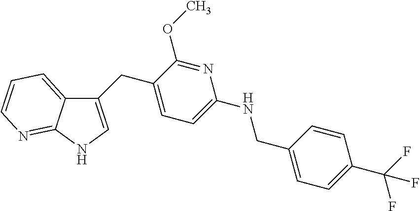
C1(CC2=CC=C(NCC3=CC=C(C(F)(F)F)C=C3)N=C2OC)=CNC2=NC=CC=C12
